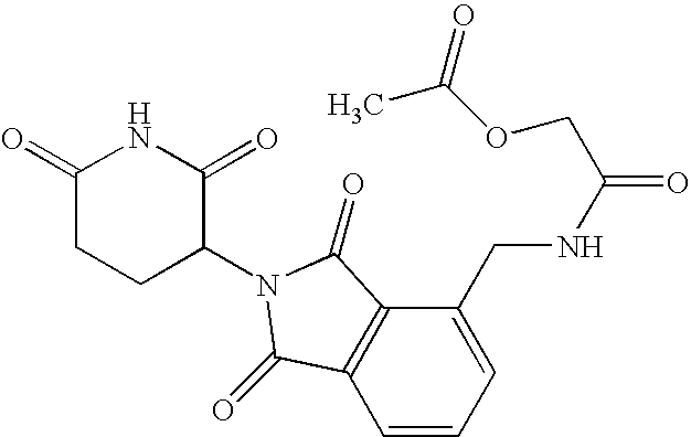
C1(CNC(=O)COC(C)=O)=CC=CC2=C1C(=O)N(C1C(=O)NC(=O)CC1)C2=O
